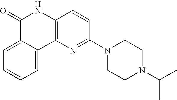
C1=C2C(=CC=C1)C(=O)NC1=C2N=C(N2CCN(C(C)C)CC2)C=C1
